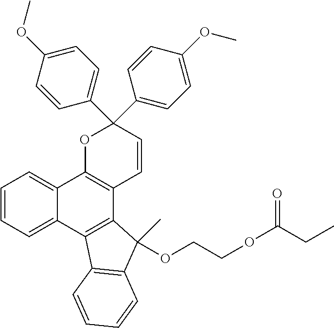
O1C2=C(C=CC1(C1=CC=C(OC)C=C1)C1=CC=C(OC)C=C1)C1=C(C3=CC=CC=C23)C2=C(C1(C)OCCOC(CC)=O)C=CC=C2
